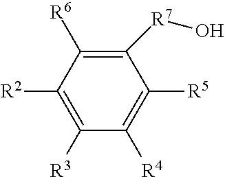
C1([R5])=C([R4])C([R3])=C([R2])C([R6])=C1[R7]O
